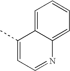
C1=C2C(=CC=C1)N=CC=C2C
